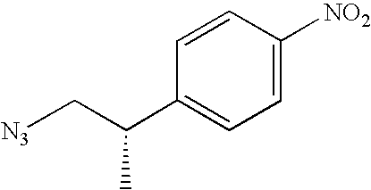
C1=CC(C(C[N3])C)=CC=C1[NO2]
